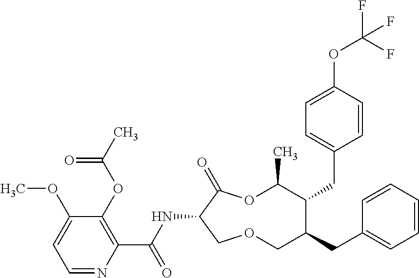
C1(OC)=CC=NC(C(NC2C(=O)OC(C)C(CC3=CC=C(OC(F)(F)F)C=C3)C(CC3=CC=CC=C3)COC2)=O)=C1OC(C)=O
